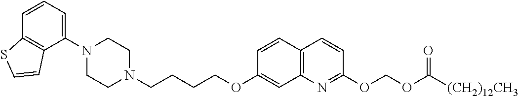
C1N(C2=CC=CC3=C2C=CS3)CCN(CCCCOC2=CC3=C(C=C2)C=CC(OCOC(=O)[(CH2)12CH3])=N3)C1
